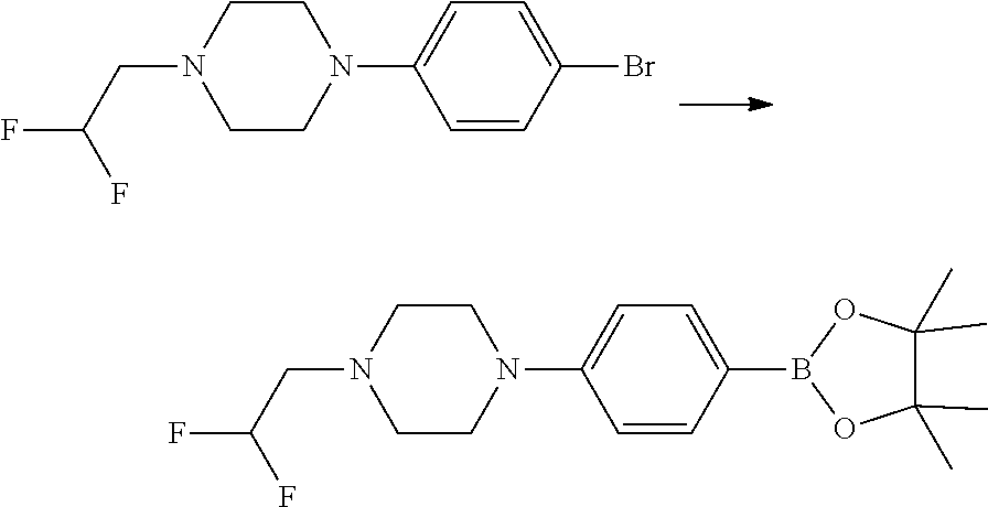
C1CN(CC(F)F)CCN1C1=CC=C(Br)C=C1.C1CN(CC(F)F)CCN1C1=CC=C(B2OC(C)(C)C(C)(C)O2)C=C1
